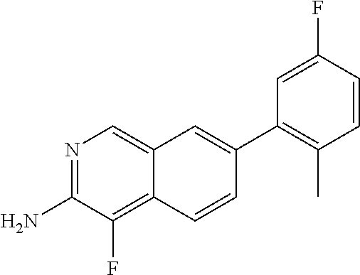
N1=C(N)C(F)=C2C(=C1)C=C(C1=C(C)C=CC(F)=C1)C=C2
